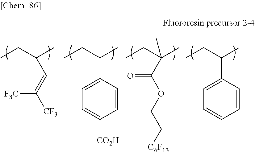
[F3C]C(=CC(C)CC)[CF3].C1(C(C)CC)=CC=C([CO2H])C=C1.C(C(C)(CC)C)(OCC[C6F13])=O.C1(C(C)CC)=CC=CC=C1
